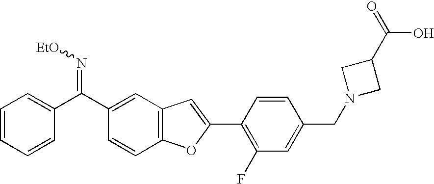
C1(C(C2=CC3=C(C=C2)OC(C2=C(F)C=C(CN4CC(C(=O)O)C4)C=C2)=C3)=N[EtO])=CC=CC=C1
